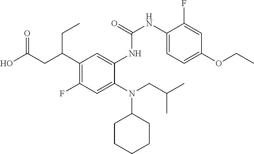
C1(C(CC(O)=O)CC)=C(F)C=C(N(CC(C)C)C2CCCCC2)C(NC(NC2=CC=C(OCC)C=C2F)=O)=C1
